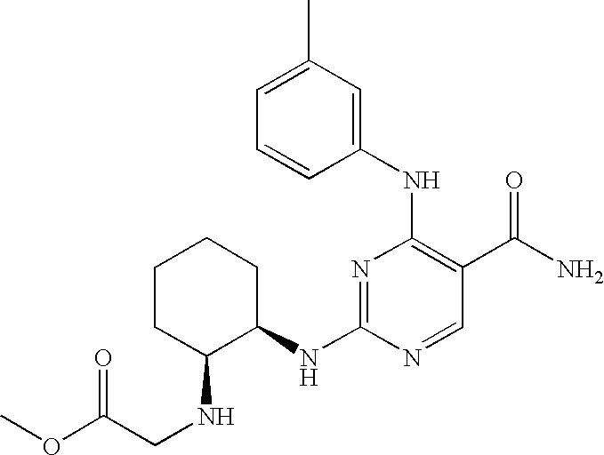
C1=CC(NC2=C(C(N)=O)C=NC(NC3C(NCC(OC)=O)CCCC3)=N2)=CC(C)=C1
